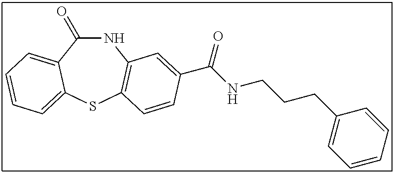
C1(=O)NC2=C(SC3=CC=CC=C13)C=CC(C(NCCCC1=CC=CC=C1)=O)=C2
